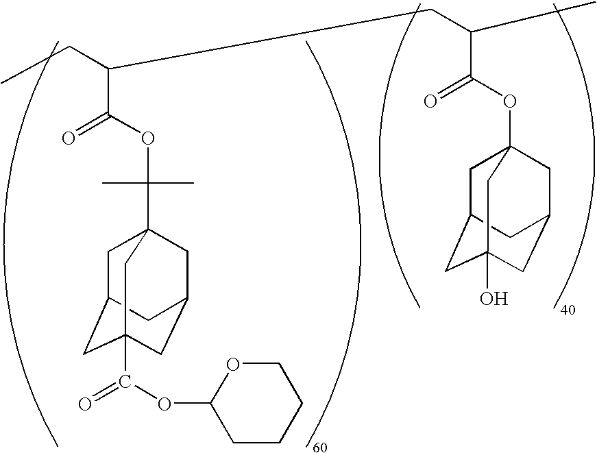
C1C2CC3(C(OC4CCCCO4)=O)CC(CC1(C(OC(C(CC)CC(C(=O)OC14CC5CC(O)(CC(C1)C5)C4)C)=O)(C)C)C3)C2
